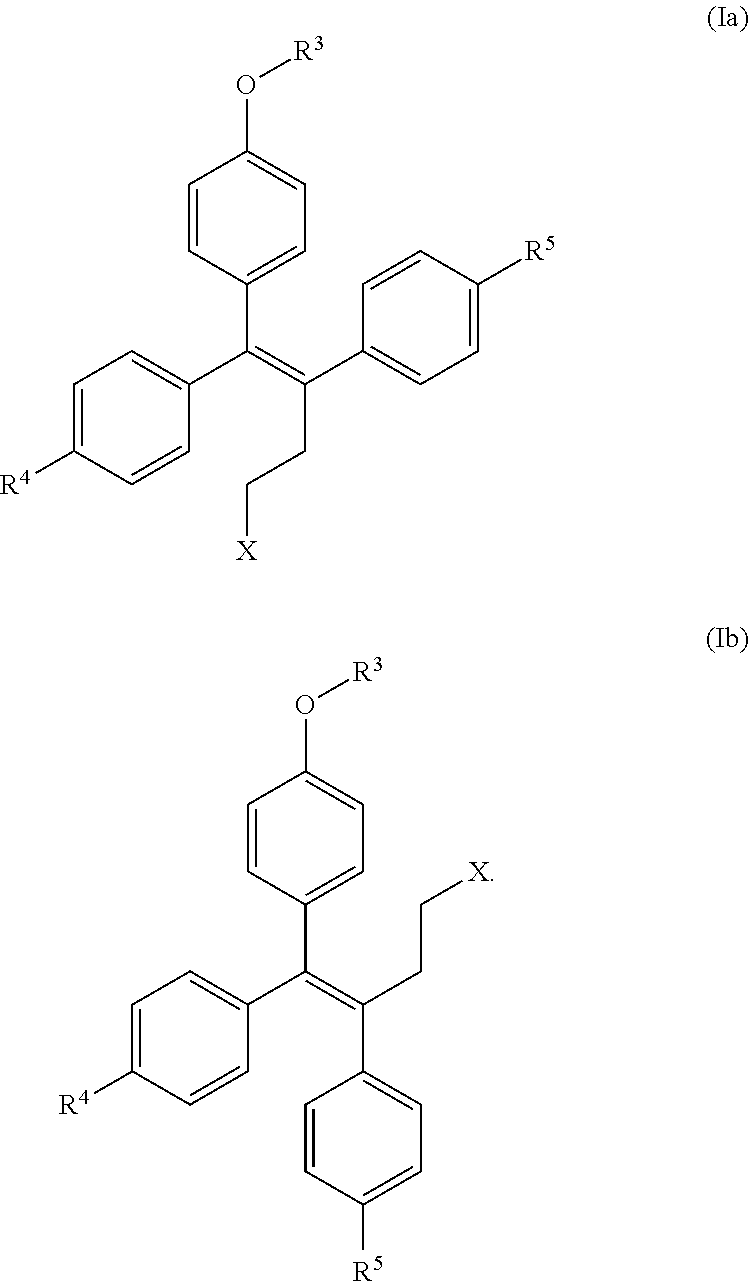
C1=CC(O[R3])=CC=C1C(=C(C1=CC=C([R5])C=C1)CC[X])C1=CC=C([R4])C=C1.C1=CC(O[R3])=CC=C1C(=C(CC[X])C1=CC=C([R5])C=C1)C1=CC=C([R4])C=C1
